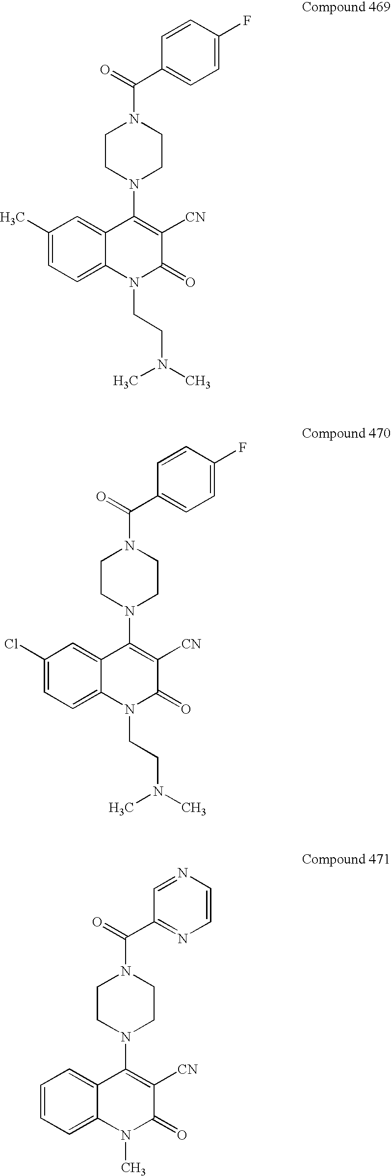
C1=CC(F)=CC=C1C(N1CCN(C2=C([CN])C(=O)N(CCN(C)C)C3=CC=C(C)C=C23)CC1)=O.C1=CC(F)=CC=C1C(N1CCN(C2=C([CN])C(=O)N(CCN(C)C)C3=CC=C(Cl)C=C23)CC1)=O.C1=NC=CN=C1C(N1CCN(C2=C([CN])C(=O)N(C)C3=CC=CC=C23)CC1)=O
